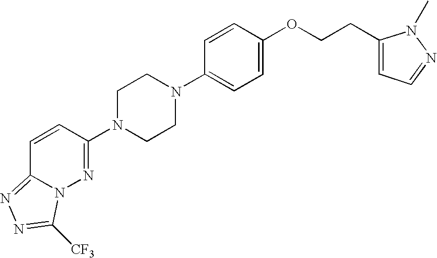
N1(C2=CC=C(OCCC3=CC=NN3C)C=C2)CCN(C2=NN3C(=NN=C3[CF3])C=C2)CC1
